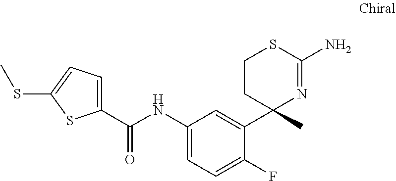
C1=C(C(NC2=CC=C(F)C(C3(C)N=C(N)SCC3)=C2)=O)SC(SC)=C1
